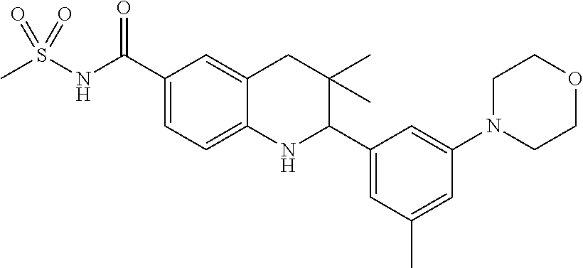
C1(C(NS(C)(=O)=O)=O)=CC=C2C(=C1)CC(C)(C)C(C1=CC(C)=CC(N3CCOCC3)=C1)N2
